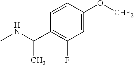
C1=CC(C(NC)C)=C(F)C=C1O[CHF2]
